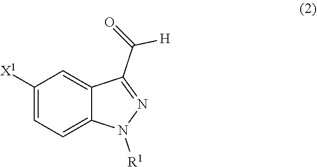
N1([R1])N=C(C(=O)[H])C2=CC([X1])=CC=C12
